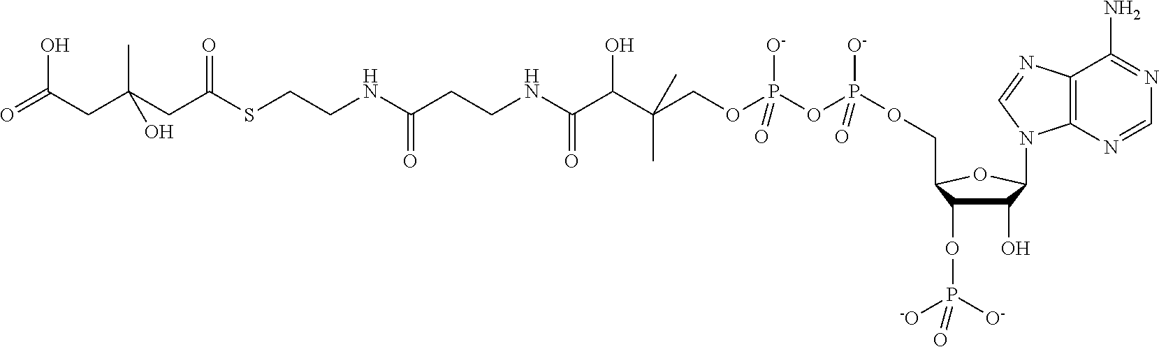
OC(CC(CC(=O)SCCNC(=O)CCNC(=O)C(C(C)(COP(OP([O-])(=O)OCC1C(OP([-O])([O-])=O)C(O)C(N2C3=C(C(N)=NC=N3)N=C2)O1)(=O)[O-])C)O)(C)O)=O
